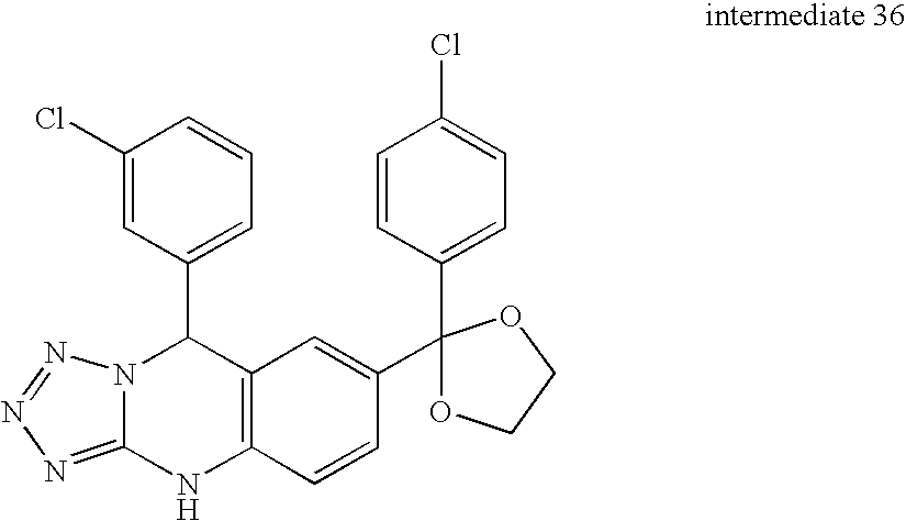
C12=C(C=CC(C3(C4=CC=C(Cl)C=C4)OCCO3)=C1)NC1=NN=NN1C2C1=CC=CC(Cl)=C1
